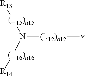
N([(L12)a12]C)([(L15)a15][R13])[(L16)a16][R14]
